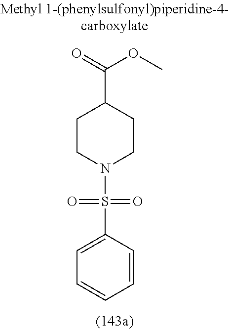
C1(S(N2CCC(C(=O)OC)CC2)(=O)=O)=CC=CC=C1
